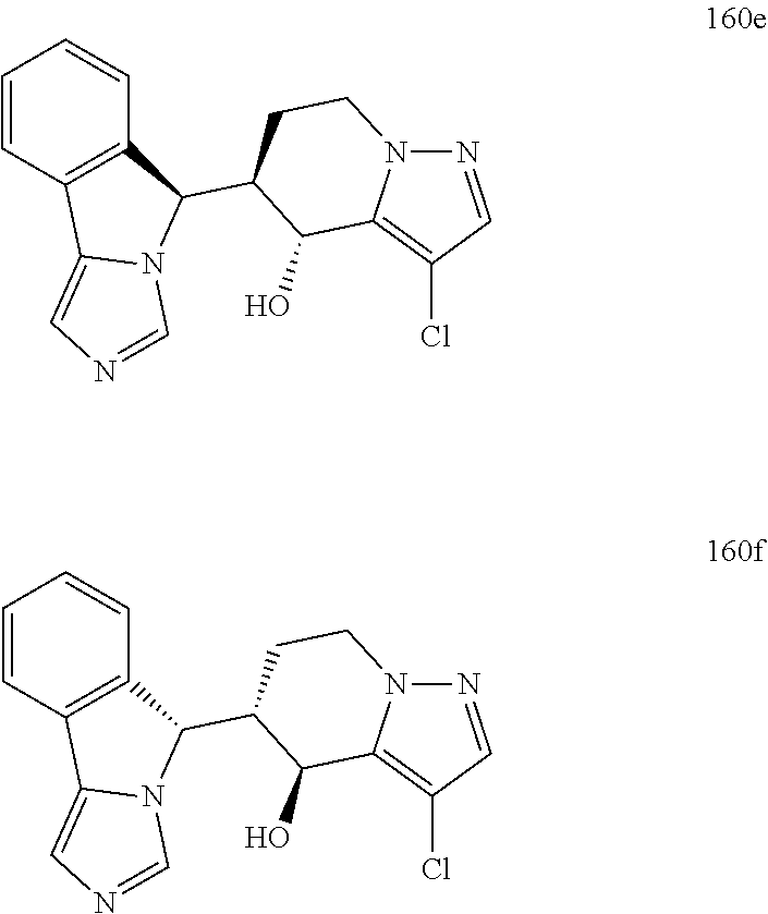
N1=CC(Cl)=C2N1CCC(C1C3=C(C4=CN=CN14)C=CC=C3)C2O.N1=CC(Cl)=C2N1CCC(C1C3=C(C4=CN=CN14)C=CC=C3)C2O
